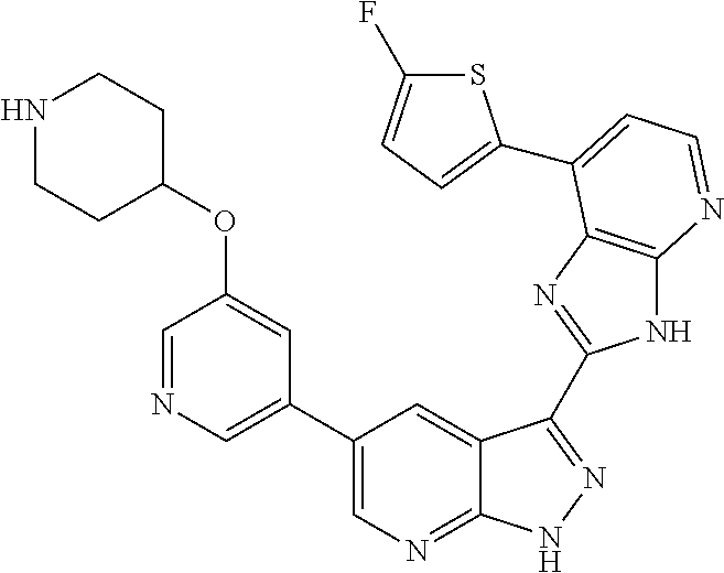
C1(C2=CN=CC(OC3CCNCC3)=C2)=CN=C2C(=C1)C(C1=NC3=C(N1)N=CC=C3C1=CC=C(F)S1)=NN2
